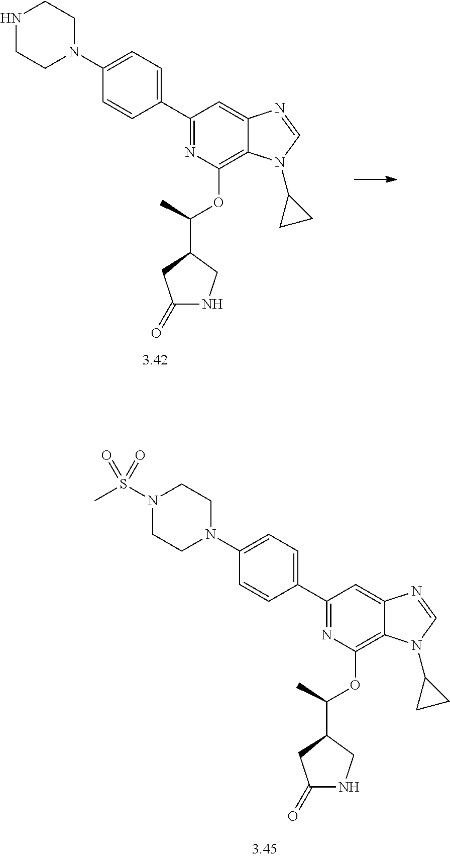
C1=C(N2CCN(S(C)(=O)=O)CC2)C=CC(C2=NC(OC(C3CC(=O)NC3)C)=C3C(=C2)N=CN3C2CC2)=C1.C1=C(N2CCNCC2)C=CC(C2=NC(OC(C3CC(=O)NC3)C)=C3C(=C2)N=CN3C2CC2)=C1
